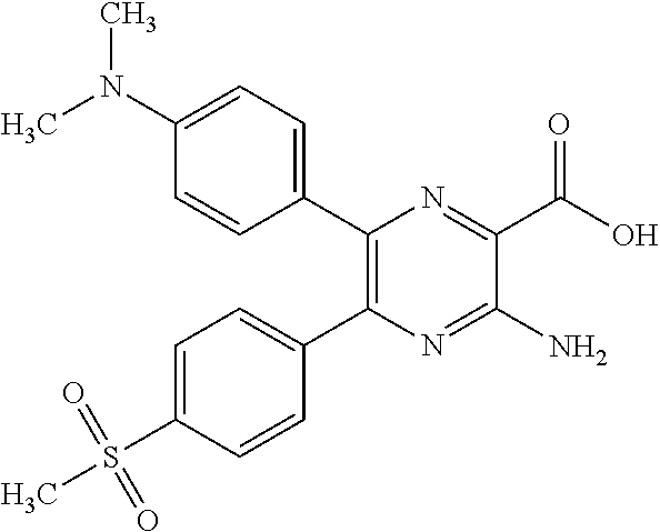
C1(C2=CC=C(N(C)C)C=C2)=C(C2=CC=C(S(C)(=O)=O)C=C2)N=C(N)C(C(O)=O)=N1
